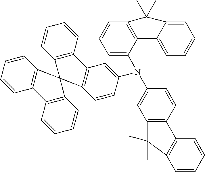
C12=C(C=CC=C1)C1=C(C23C2=C(C=CC=C2)C2=C3C=CC(N(C3=CC4=C(C=C3)C3=C(C=CC=C3)C4(C)C)C3=CC=CC4=C3C3=CC=CC=C3C4(C)C)=C2)C=CC=C1
